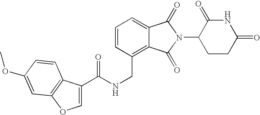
C1=CC(CNC(=O)C2=COC3=C2C=CC(OC)=C3)=C2C(=C1)C(=O)N(C1CCC(=O)NC1=O)C2=O
